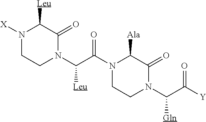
N1([X])CCN(C([Leu])C(=O)N2CCN(C([Gln])C(=O)[Y])C(=O)C2[Ala])C(=O)C1[Leu]
